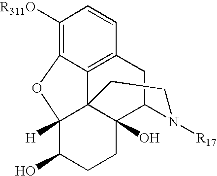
C1([R311O])=C2C3=C(C=C1)CC1C4(O)C3(C([H])(C(O)CC4)O2)CCN1[R17]
